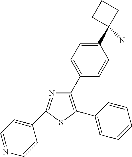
N1=C(C2=CC=NC=C2)SC(C2=CC=CC=C2)=C1C1=CC=C(C2(N)CCC2)C=C1
